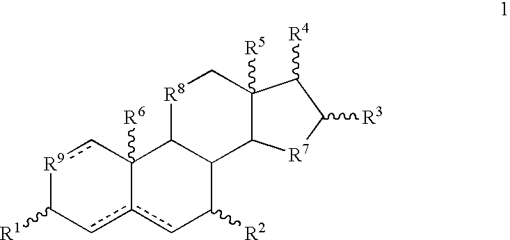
[R9]1cC2([R6])c(cC1[R1])cC([R2])C1C2[R8]CC2([R5])C1[R7]C([R3])C2[R4]
